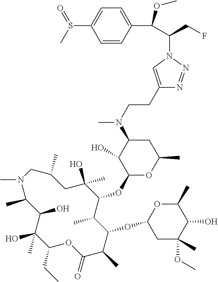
C1(O)(C)C(CC)OC(=O)C(C)C(OC2CC(OC)(C)C(O)C(C)O2)C(C)C(OC2OC(C)CC(N(C)CCC3=CN(C(C(C4=CC=C(S(C)=O)C=C4)OC)CF)N=N3)C2O)C(C)(O)CC(C)CN(C)C(C)C1O
